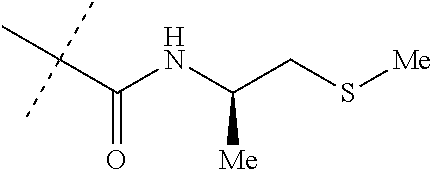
C(C(NC(CS[Me])[Me])=O)(C)(C)C
